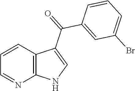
C1=CC2=C(N=C1)NC=C2C(C1=CC(Br)=CC=C1)=O
